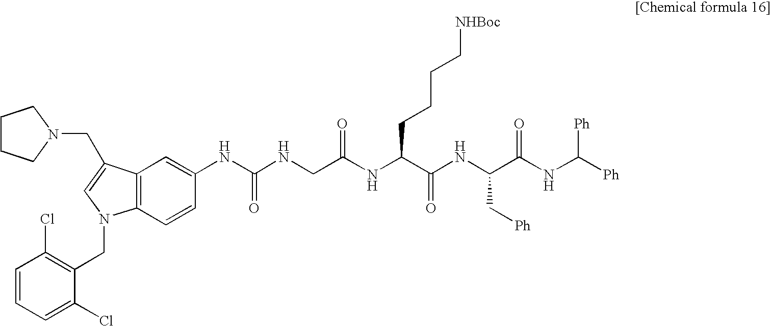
C12=C(C=CC(NC(NCC(NC(C(NC(C(=O)NC([Ph])[Ph])C[Ph])=O)CCCC[NHBoc])=O)=O)=C1)N(CC1=C(Cl)C=CC=C1Cl)C=C2CN1CCCC1
